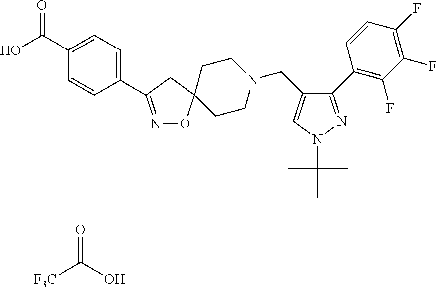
O=C(O)[F3C].N1=C(C2=CC=C(C(O)=O)C=C2)CC2(O1)CCN(CC1=CN(C(C)(C)C)N=C1C1=C(F)C(F)=C(F)C=C1)CC2
